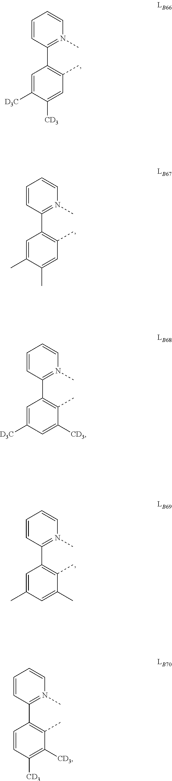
C1=CC(C2=C(C)C=C([CD3])C([D3C])=C2)=N(C)C=C1.C1=CC(C2=C(C)C([CD3])=CC([D3C])=C2)=N(C)C=C1.C1=CC(C2=C(C)C(C)=CC(C)=C2)=N(C)C=C1.C1=CC(C2=C(C)C=C(C)C(C)=C2)=N(C)C=C1.C1=CC(C2=C(C)C([CD3])=C([CD3])C=C2)=N(C)C=C1
